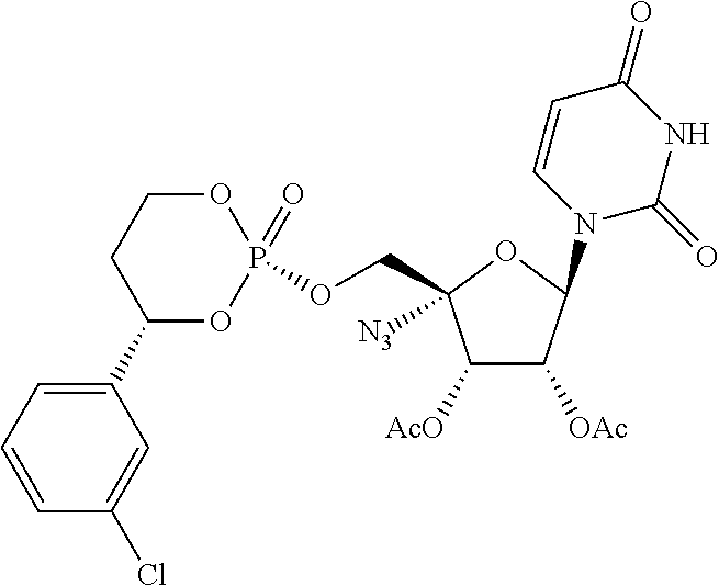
O(CC1([N3])C([AcO])C([OAc])C(N2C=CC(=O)NC2=O)O1)P1(=O)OCCC(C2=CC=CC(Cl)=C2)O1
